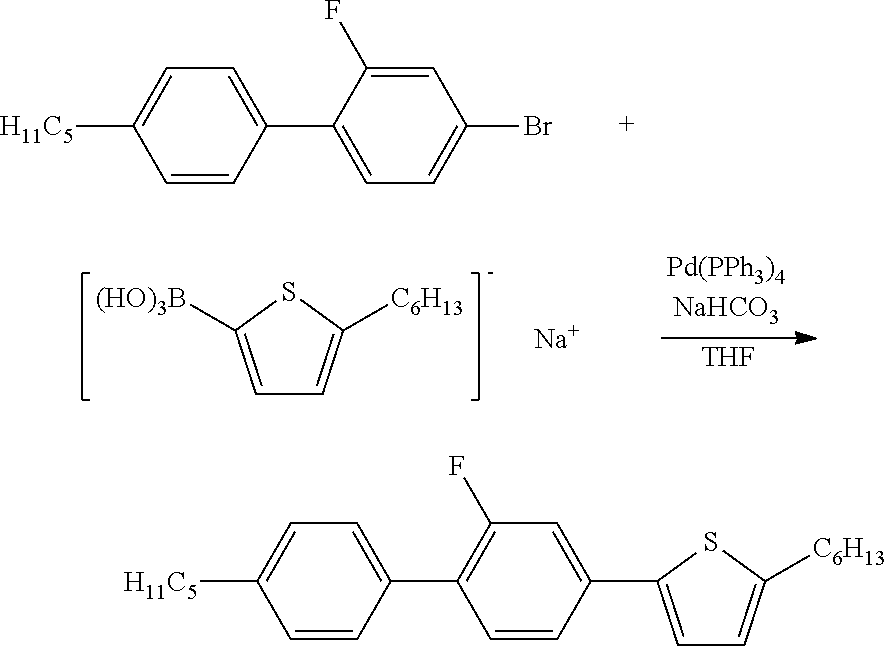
C1=CC(C2=CC=C(Br)C=C2F)=CC=C1[H11C5].C1=C([(HO)3B])SC([C6H13])=C1.[THF].[Na].C1=CC(C2=C(F)C=C(C3=CC=C([C6H13])S3)C=C2)=CC=C1[H11C5]
